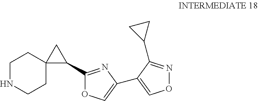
C1NCCC2(C1)C(C1=NC(C3=CON=C3C3CC3)=CO1)C2
